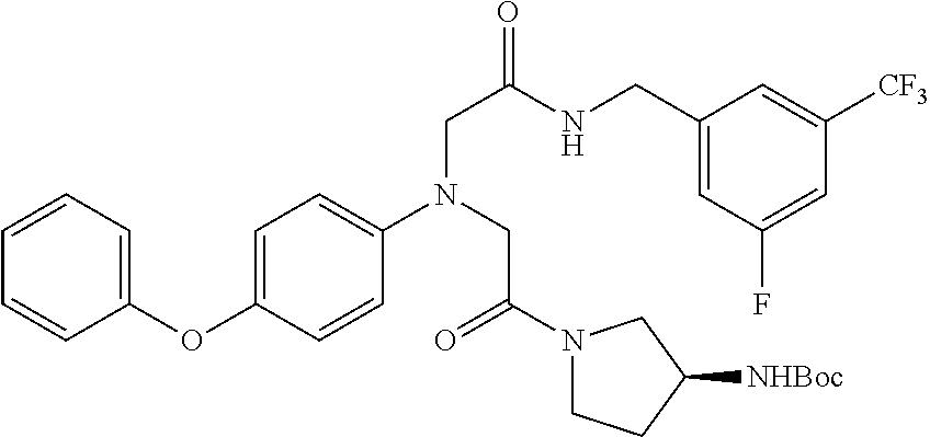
C1=CC=C(OC2=CC=C(N(CC(=O)N3CCC([NHBoc])C3)CC(NCC3=CC(F)=CC([CF3])=C3)=O)C=C2)C=C1
